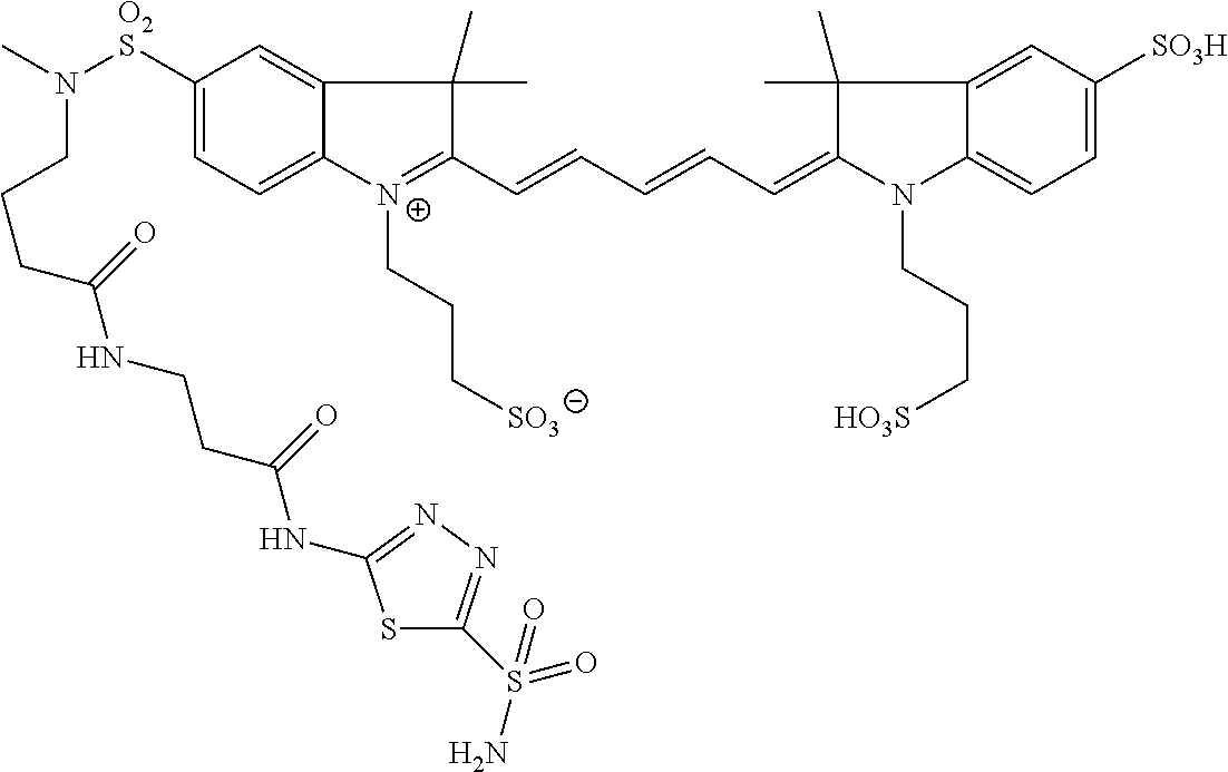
C1([O2S]N(C)CCCC(NCCC(NC2=NN=C(S(N)(=O)=O)S2)=O)=O)=CC=C2C(=C1)C(C)(C)C(C=CC=CC=C1N(CCC[HO3S])C3=CC=C([SO3H])C=C3C1(C)C)=[N+]2CCC[SO3]
